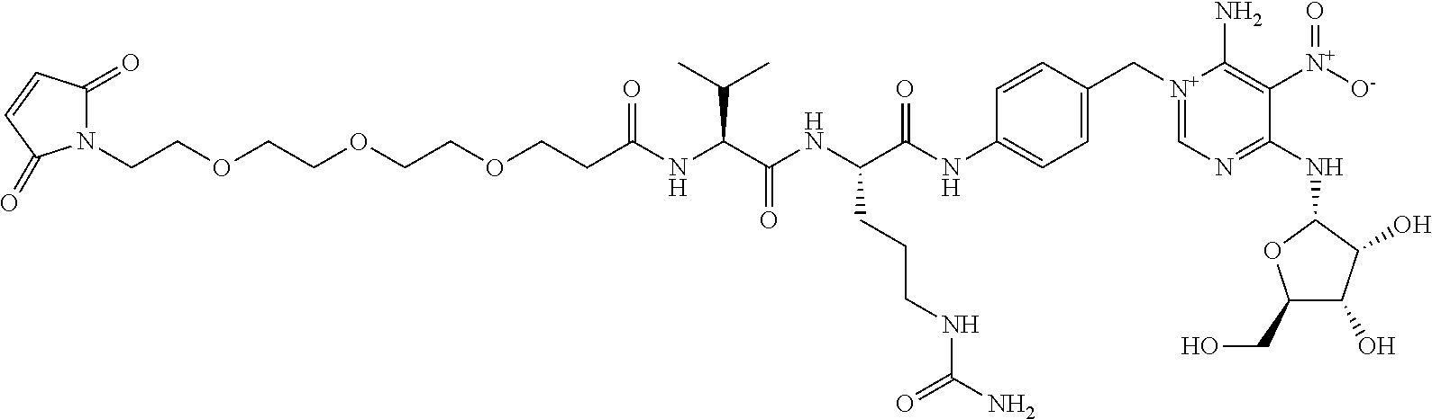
N1(CCOCCOCCOCCC(NC(C(NC(C(NC2=CC=C(C[N+]3=CN=C(NC4OC(CO)C(O)C4O)C([N+]([O-])=O)=C3N)C=C2)=O)CCCNC(N)=O)=O)C(C)C)=O)C(=O)C=CC1=O
